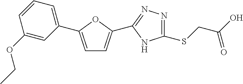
C1=C(C2=CC=CC(OCC)=C2)OC(C2=NN=C(SCC(O)=O)N2)=C1
